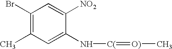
C1(Br)=C(C)C=C(N[C(]=[O)]C)C([NO2])=C1
